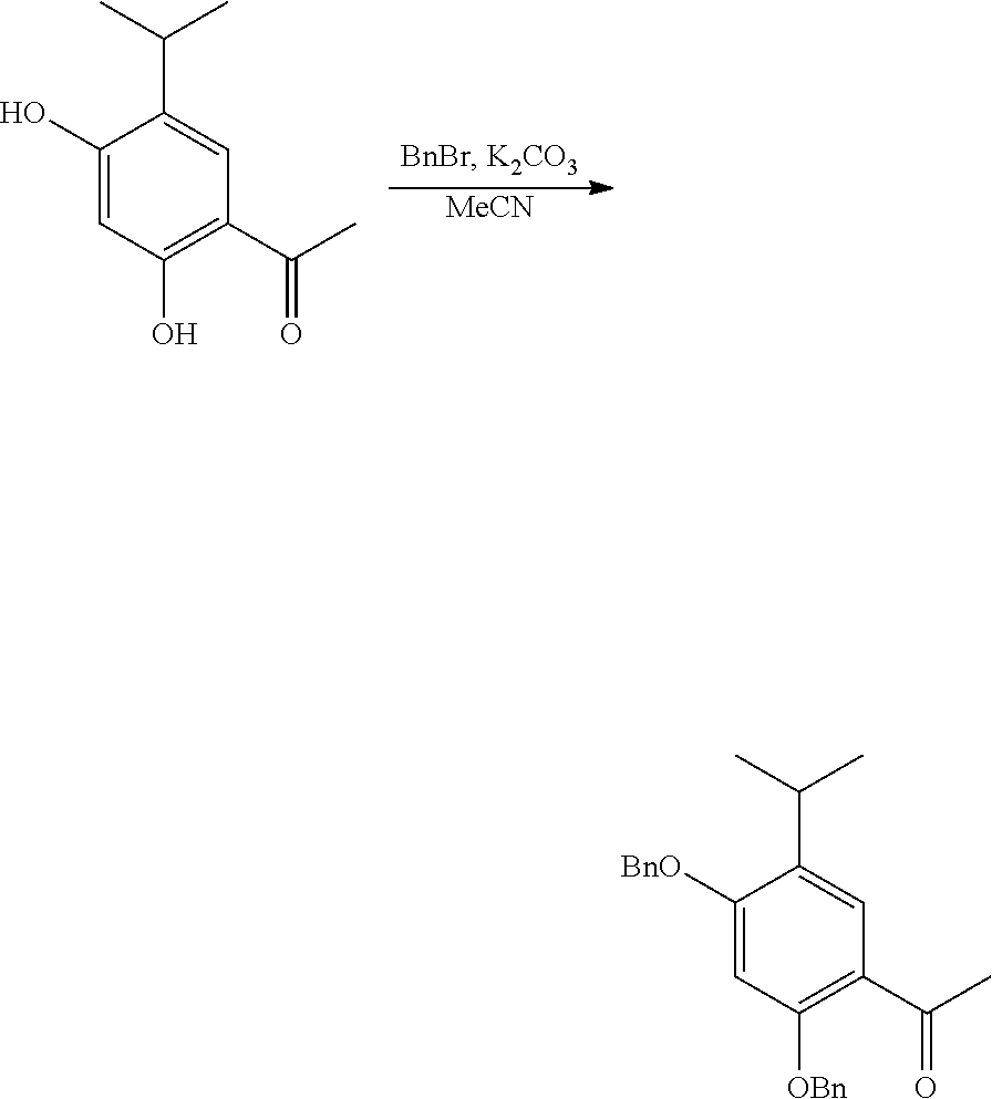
[MeCN].C1(O)=CC(O)=C(C(C)=O)C=C1C(C)C.C1([BnO])=CC([OBn])=C(C(C)=O)C=C1C(C)C
